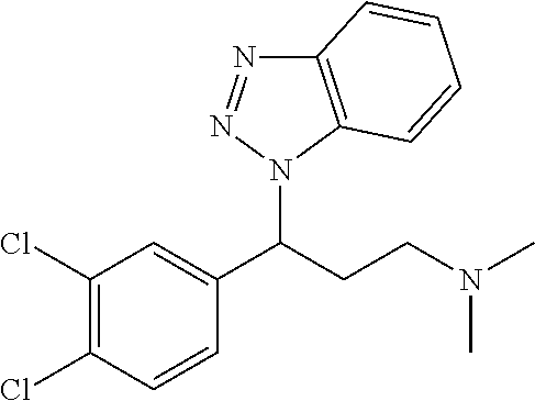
C1(Cl)=C(Cl)C=CC(C(CCN(C)C)N2C3=C(N=N2)C=CC=C3)=C1
